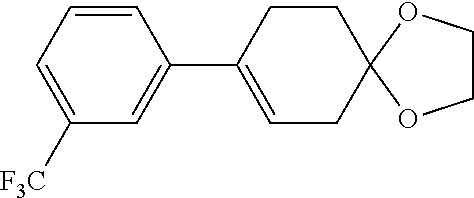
C1=CC=C([F3C])C=C1C1=CCC2(CC1)OCCO2
